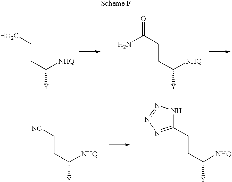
C(C([NHQ])[Y])C[HO2C].C(C([NHQ])[Y])CC(=O)N.C(C([NHQ])[Y])C[NC].C(C([NHQ])[Y])CC1=NN=NN1
